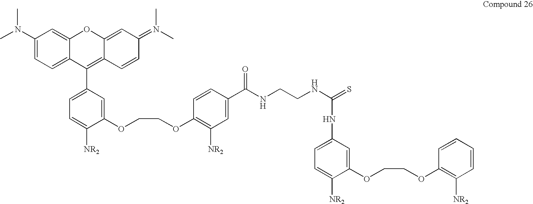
C1(N(C)C)=CC=C2C(=C1)OC1=CC(=N(C)C)C=CC1=C2C1=CC=C([NR2])C(OCCOC2=C([NR2])C=C(C(=O)NCCNC(NC3=CC=C([NR2])C(OCCOC4=C([NR2])C=CC=C4)=C3)=S)C=C2)=C1
